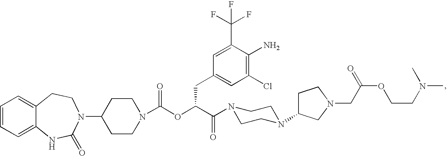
C1=CC=C2C(=C1)CCN(C1CCN(C(OC(C(=O)N3CCN(C4CCN(CC(OCCN(C)C)=O)C4)CC3)CC3=CC(Cl)=C(N)C(C(F)(F)F)=C3)=O)CC1)C(=O)N2
